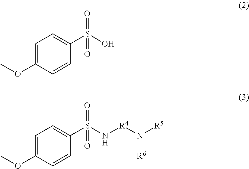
C1=C(OC)C=CC(S(=O)(O)=O)=C1.C1=C(OC)C=CC(S(=O)(N[R4]N([R5])[R6])=O)=C1
